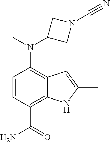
N(C1=C2C(=C(C(=O)N)C=C1)NC(C)=C2)(C1CN(C#N)C1)C
